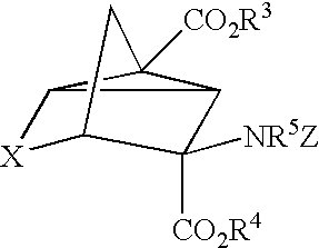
C12C3([CO2R3])C1C([CO2R4])([NR5Z])C([X]2)C3
